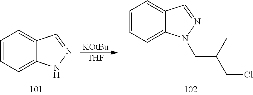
C1=CC=C2C(=C1)C=NN2.[KOtBu].[THF].C1=CC=C2C(=C1)C=NN2CC(CCl)C
